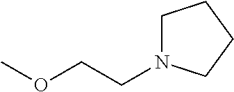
O(CCN1CCCC1)C
